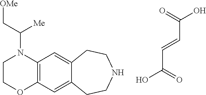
C(C=CC(O)=O)(O)=O.C1COC2=C(N1C([Me])C[OMe])C=C1C(=C2)CCNCC1
